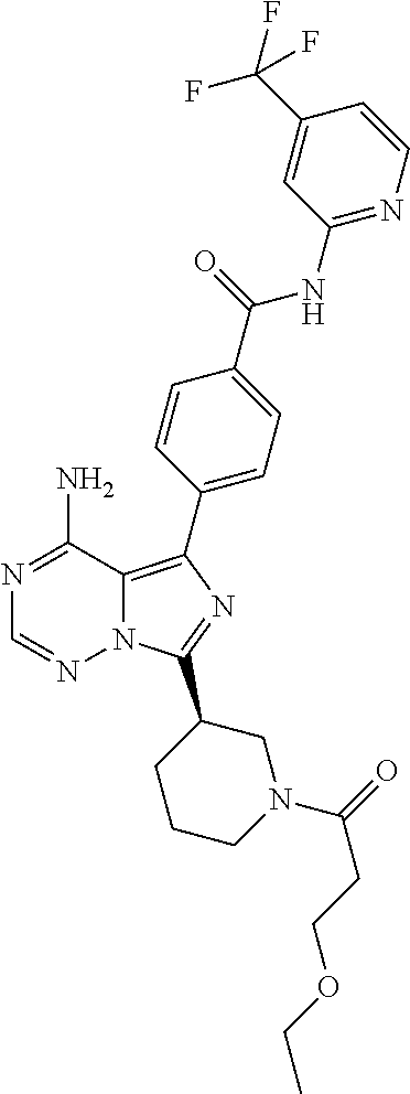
N1=C(N)C2=C(C3=CC=C(C(=O)NC4=NC=CC(C(F)(F)F)=C4)C=C3)N=C(C3CCCN(C(=O)CCOCC)C3)N2N=C1
